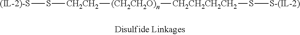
[CH2CH2]([(CH2CH2O)n][CH2CH2CH2CH2]S[S-(IL-2)])S[(IL-2)-S]
